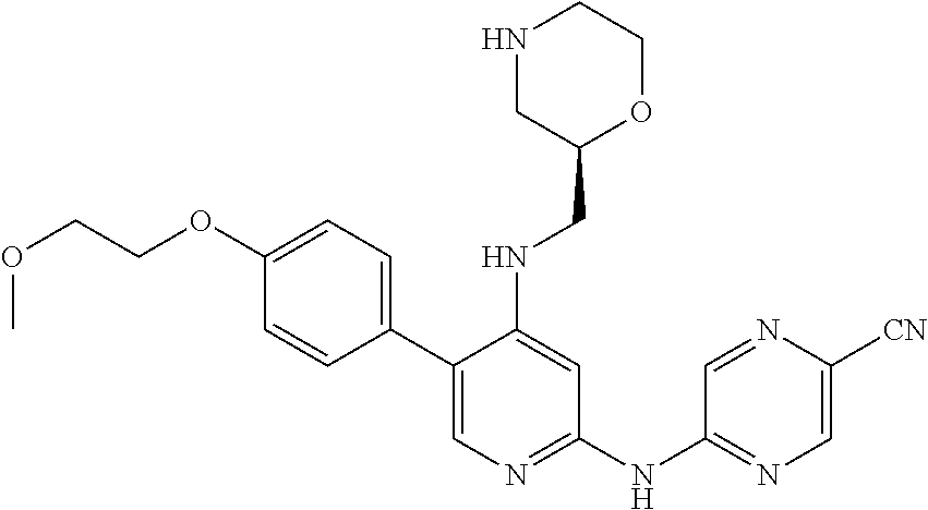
N1CC(CNC2=CC(NC3=NC=C([CN])N=C3)=NC=C2C2=CC=C(OCCOC)C=C2)OCC1
